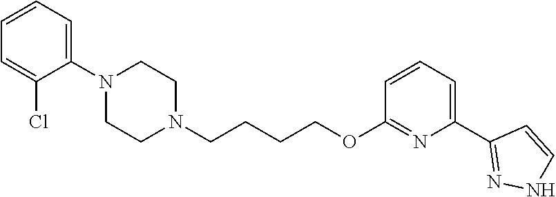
C1N(CCCCOC2=NC(C3=NNC=C3)=CC=C2)CCN(C2=CC=CC=C2Cl)C1
